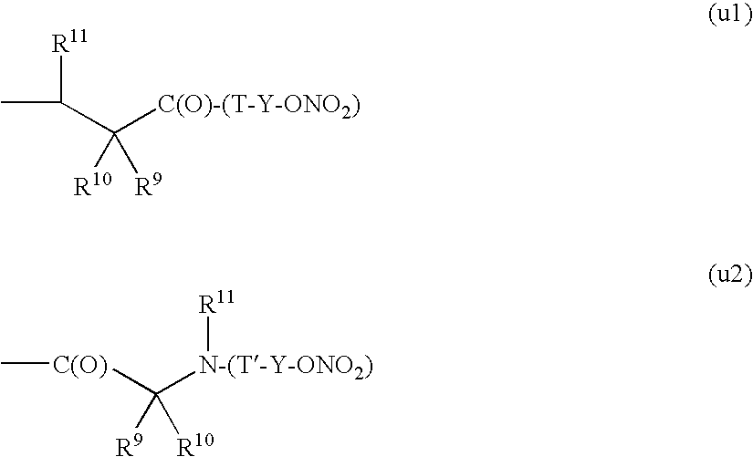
CC([R11])C([C(O)-(T-Y-ONO2)])([R10])[R9].[C(O)](C([N-(T-Y-ONO2)][R11])([R10])[R9])C
